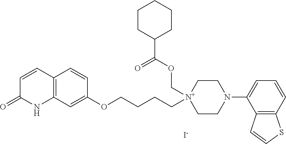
C1=CC2=C(NC1=O)C=C(OCCCC[N+]1(COC(C3CCCCC3)=O)CCN(C3=CC=CC4=C3C=CS4)CC1)C=C2.[I-]
